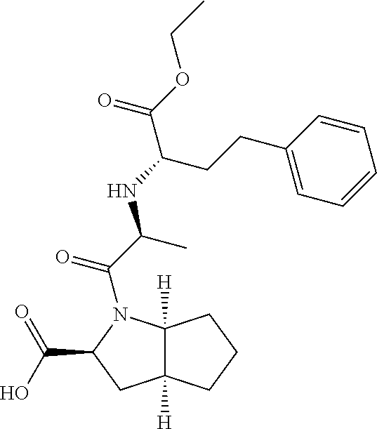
C12([H])C([H])(N(C(C(C)NC(C(OCC)=O)CCC3=CC=CC=C3)=O)C(C(O)=O)C1)CCC2
